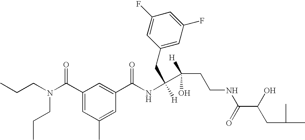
CCCN(CCC)C(C1=CC(C)=CC(C(NC([H])(C(CCNC(C(CC(C)C)O)=O)(O)[H])CC2=CC(F)=CC(F)=C2)=O)=C1)=O
